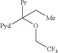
[Pyd]C(OC[CF3])([Pr])C[Me]
